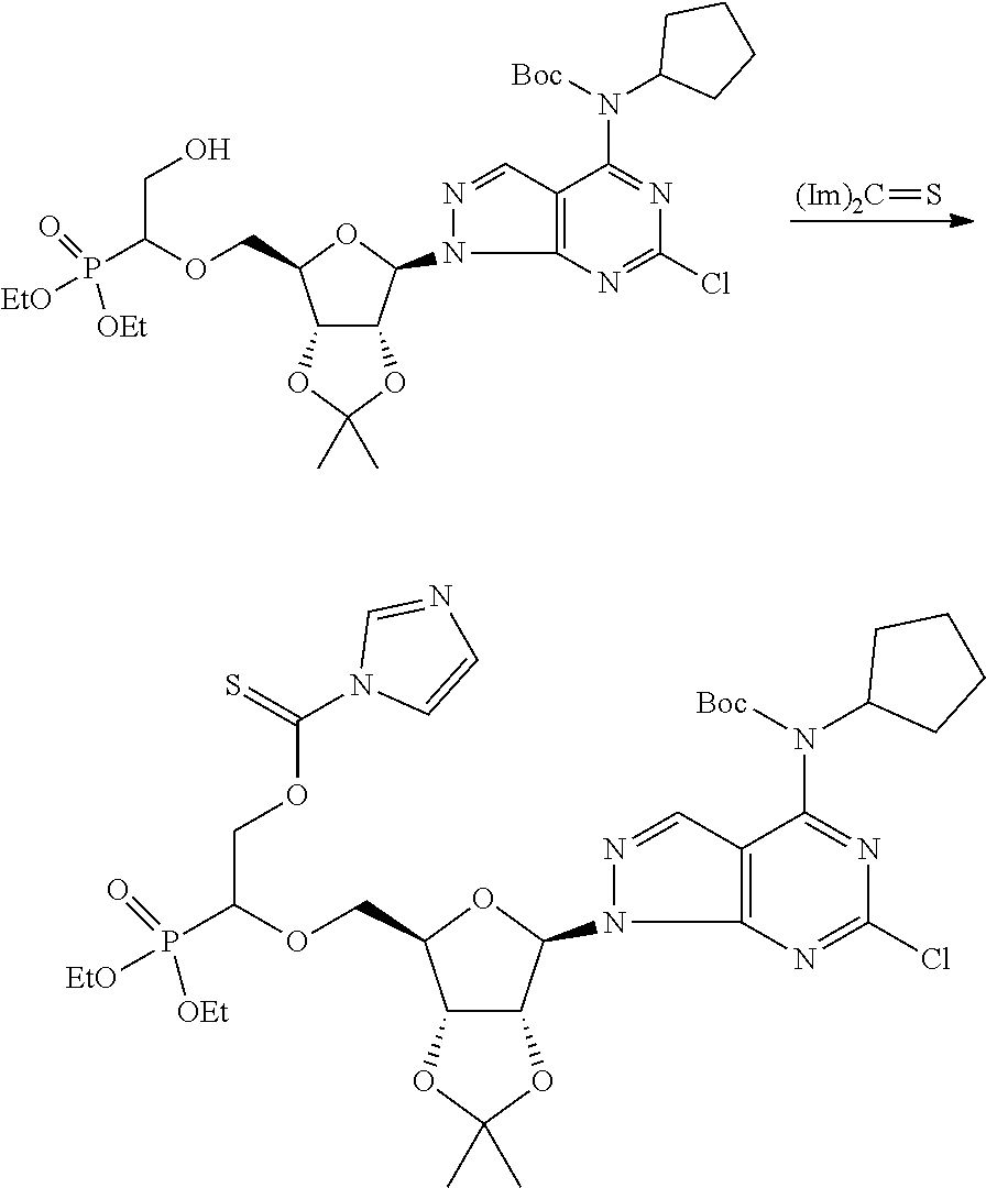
C12C(C(N3N=CC4=C3N=C(Cl)N=C4N(C3CCCC3)[Boc])OC1COC(COC(N1C=CN=C1)=S)P([EtO])(=O)[OEt])OC(C)(C)O2.C12C(C(N3N=CC4=C3N=C(Cl)N=C4N([Boc])C3CCCC3)OC1COC(CO)P([EtO])(=O)[OEt])OC(C)(C)O2.[(Im)2C]=S
